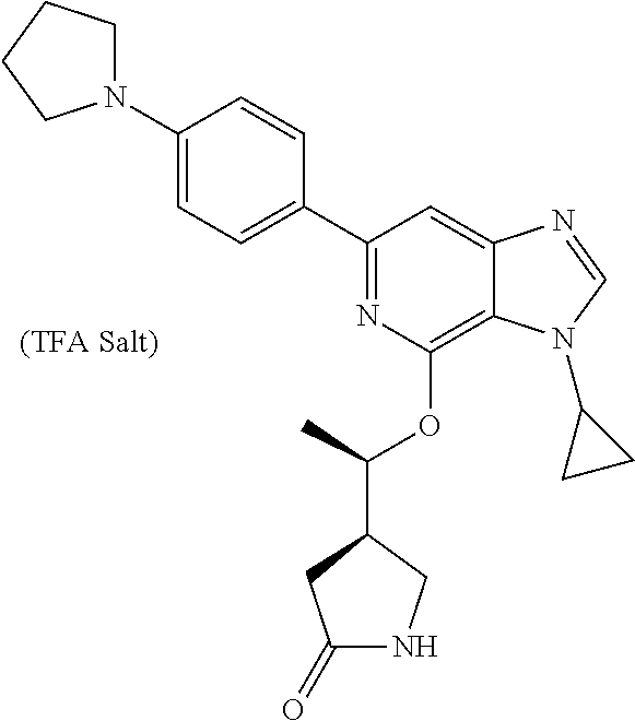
C1(C2=CC=C(N3CCCC3)C=C2)=NC(OC(C2CC(=O)NC2)C)=C2C(=C1)N=CN2C1CC1
